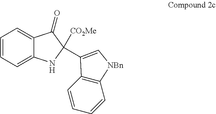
C1=CC=C2C(=C1)C(=O)C([CO2Me])(C1=C[NBn]C3=C1C=CC=C3)N2
